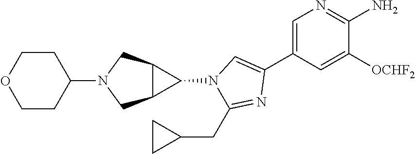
C1=C(C2=CN(C3C4C3CN(C3CCOCC3)C4)C(CC3CC3)=N2)C=C([OCHF2])C(N)=N1
